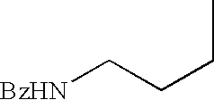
CCCC[BzHN]
